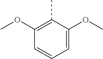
C1=C(OC)C(C)=C(OC)C=C1
